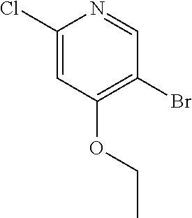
C1(OCC)=C(Br)C=NC(Cl)=C1
